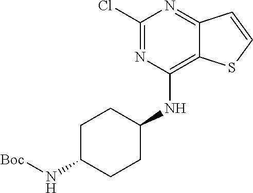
N1=C(Cl)N=C2C(=C1NC1CCC(N[Boc])CC1)SC=C2
